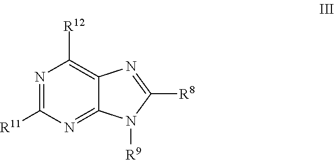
N1=C([R11])N=C2C(=C1[R12])N=C([R8])N2[R9]
